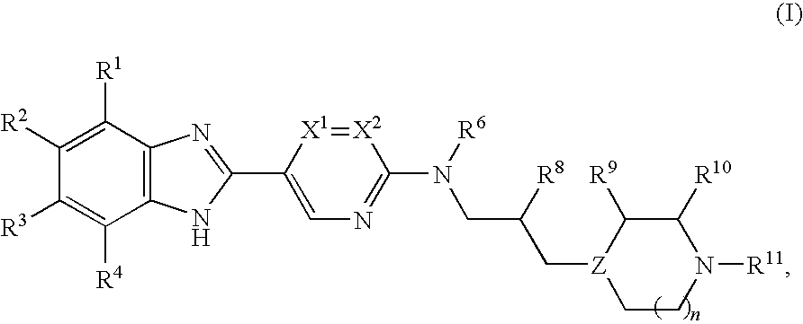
C1([R3])=C([R4])C2=C(C([R1])=C1[R2])N=C(C1=CN=C(N([R6])CC(C[Z]3CCN([R11])C([R10])C3[R9])[R8])[X2]=[X1]1)N2
